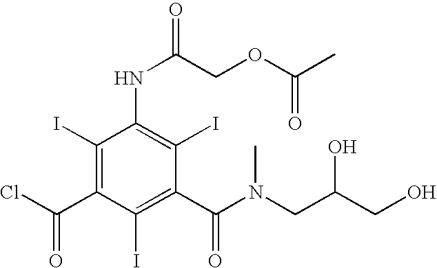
C1(I)=C(C(=O)Cl)C(I)=C(C(N(CC(CO)O)C)=O)C(I)=C1NC(=O)COC(C)=O
